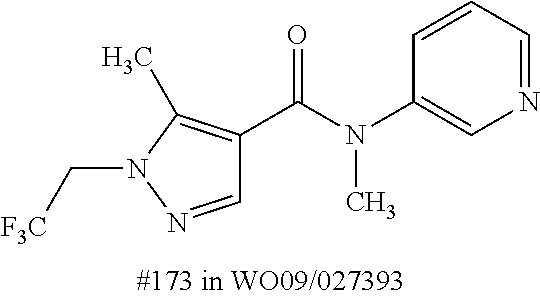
N1=CC=CC(N(C(=O)C2=C(C)N(C[F3C])N=C2)C)=C1
